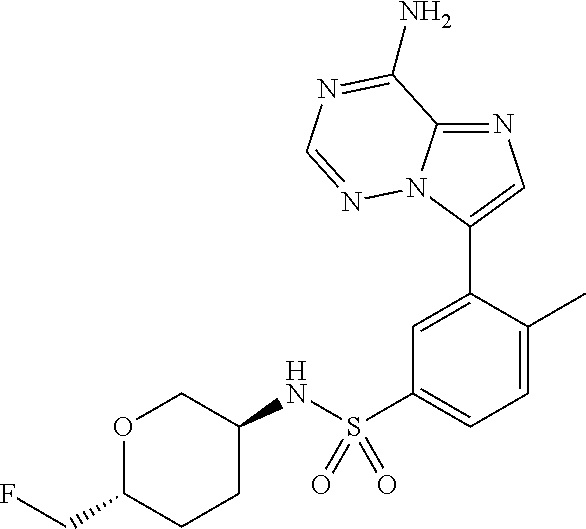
C1(S(=O)(NC2COC(CF)CC2)=O)=CC=C(C)C(C2=CN=C3N2N=CN=C3N)=C1
